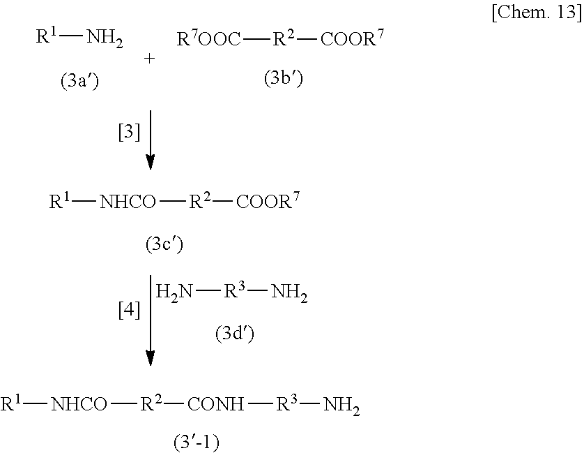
[R7OOC][R2][COOR7].[R1]N.N[R3]N.[R1][NHCO][R2][COOR7].[R1][NHCO][R2][CONH][R3]N
